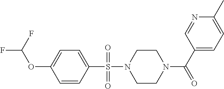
C1(OC(F)F)=CC=C(S(N2CCN(C(=O)C3=CC=C(C)N=C3)CC2)(=O)=O)C=C1
